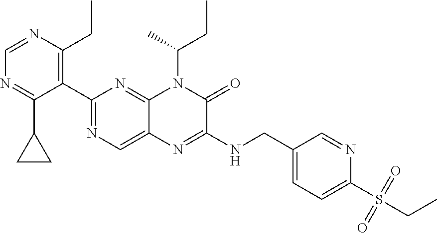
C1=NC(CC)=C(C2=NC=C3C(=N2)N(C(C)CC)C(=O)C(NCC2=CC=C(S(=O)(=O)CC)N=C2)=N3)C(C2CC2)=N1
